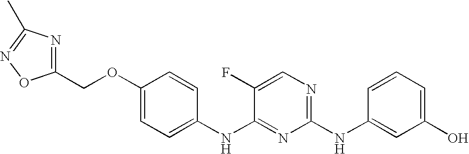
C1=CC=C(O)C=C1NC1=NC=C(F)C(NC2=CC=C(OCC3=NC(C)=NO3)C=C2)=N1
